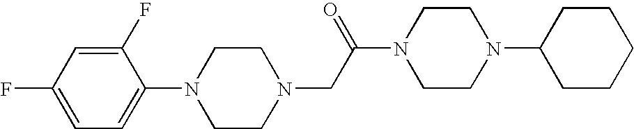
C1(F)=CC(F)=CC=C1N1CCN(CC(N2CCN(C3CCCCC3)CC2)=O)CC1
